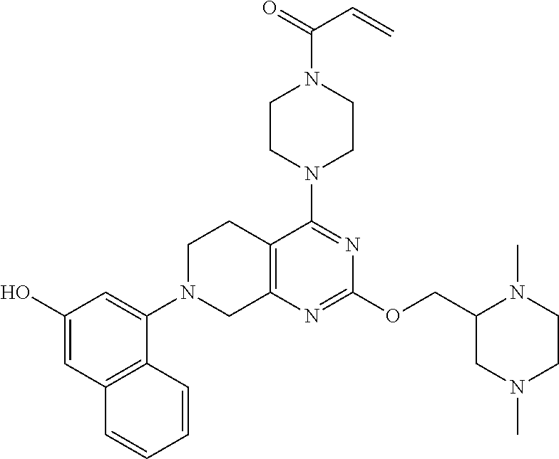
C1N(C2=CC(O)=CC3=C2C=CC=C3)CC2=C(C1)C(N1CCN(C(=O)C=C)CC1)=NC(OCC1CN(C)CCN1C)=N2
